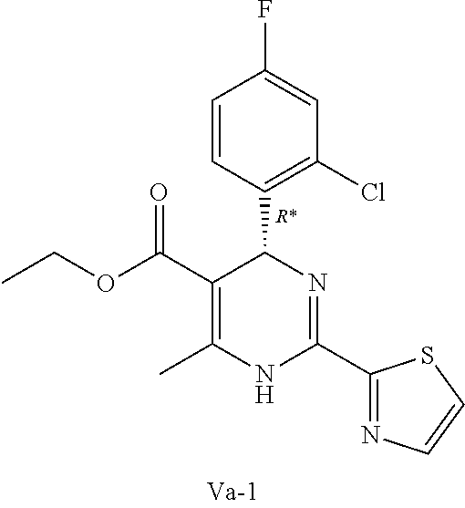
C1(C(OCC)=O)=C(C)NC(C2=NC=CS2)=NC1C1=C(Cl)C=C(F)C=C1
